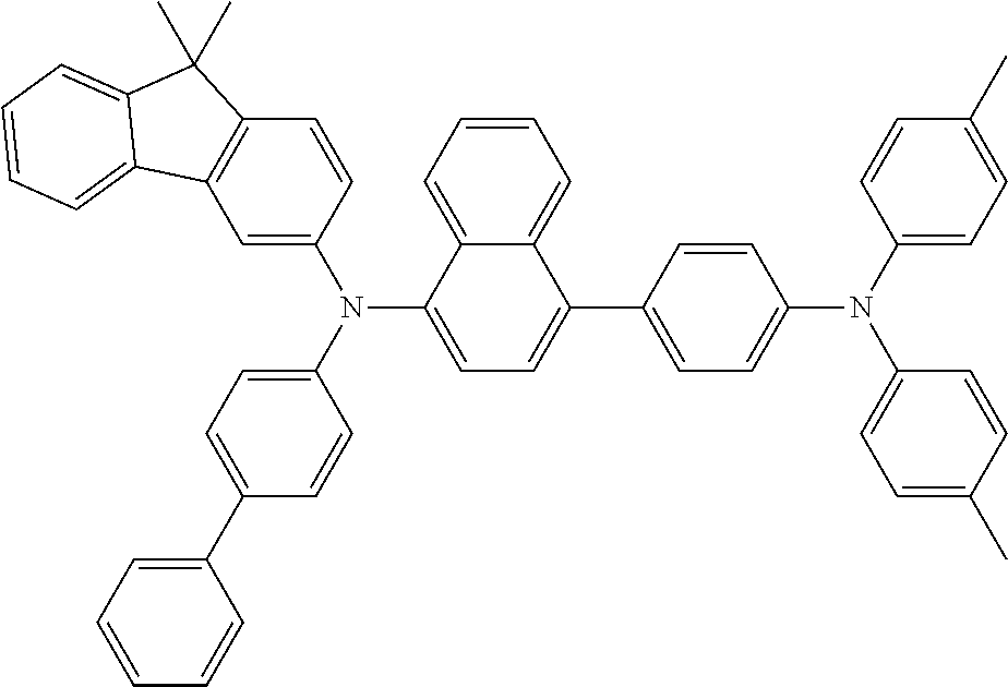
C1=C(N(C2=CC=C(C3=CC=CC=C3)C=C2)C2=CC=C(C3=CC=C(N(C4=CC=C(C)C=C4)C4=CC=C(C)C=C4)C=C3)C3=CC=CC=C23)C=CC2=C1C1=CC=CC=C1C2(C)C
